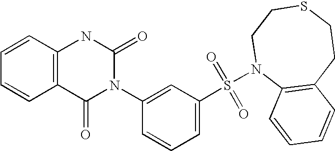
C1=CC2=C(C=C1)C(=O)N(C1=CC(S(=O)(=O)N3C4=C(CCSCC3)C=CC=C4)=CC=C1)C(=O)N2
